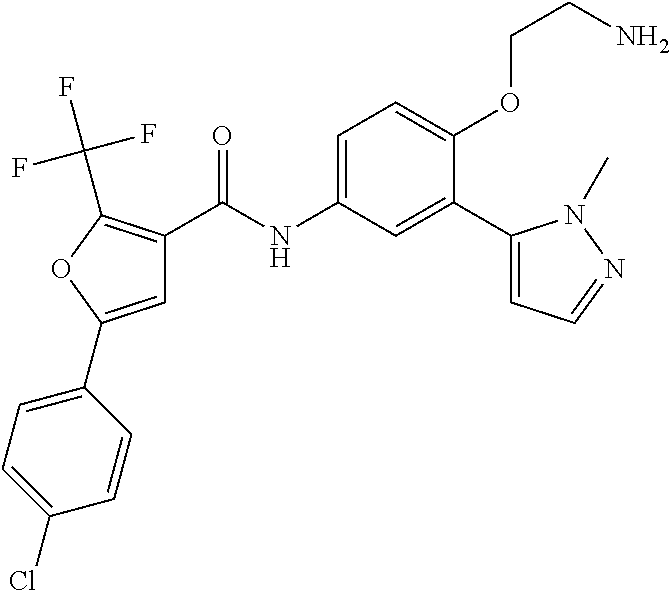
C1=C(C2=CC=C(Cl)C=C2)OC(C(F)(F)F)=C1C(=O)NC1=CC=C(OCCN)C(C2=CC=NN2C)=C1
